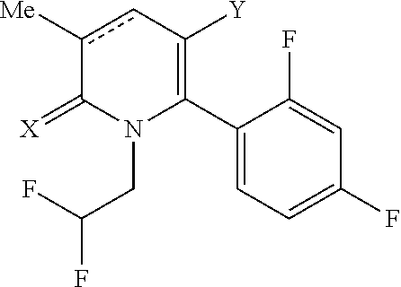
C1(C2=C([Y])cc([Me])C(=[X])N2CC(F)F)=CC=C(F)C=C1F
